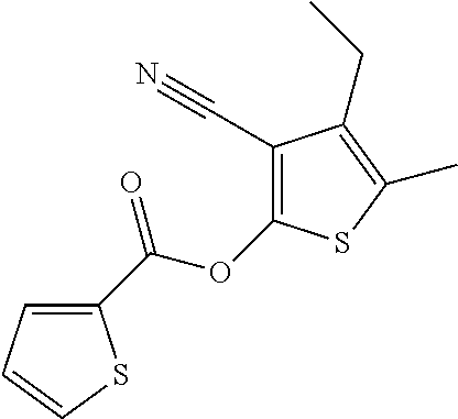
C1(C(OC2=C(C#N)C(CC)=C(C)S2)=O)=CC=CS1
